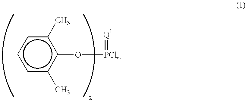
c1cc(C)c(O[PCl]=[Q1])c(C)c1
